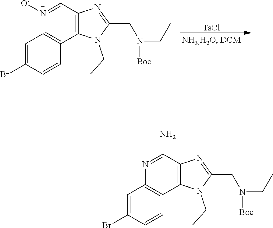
C12=C(C(N)=NC3=C1C=CC(Br)=C3)N=C(CN(CC)[Boc])N2CC.C12=C(C=N([O-])C3=C1C=CC(Br)=C3)N=C(CN(CC)[Boc])N2CC.[TsCl]
